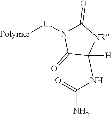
N1([L][Polymer])C(=O)[NR]C([H])(NC(=O)N)C1=O
